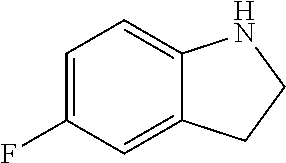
C1=C(F)C=C2C(=C1)NCC2
